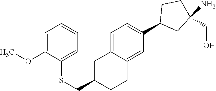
C1=C2C(=CC(C3CC(N)(CO)CC3)=C1)CCC(CSC1=CC=CC=C1OC)C2
